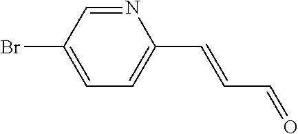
C1=NC(C=CC=O)=CC=C1Br
